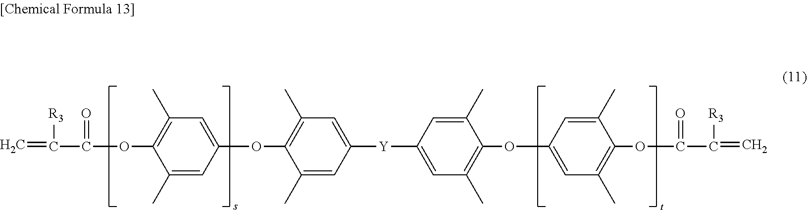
C1(C)=CC(OC2=C(C)C=C([Y]C3=CC(C)=C(OC4=CC(C)=C(OC(=O)C([R3])=C)C(C)=C4)C(C)=C3)C=C2C)=CC(C)=C1OC(=O)C([R3])=C
